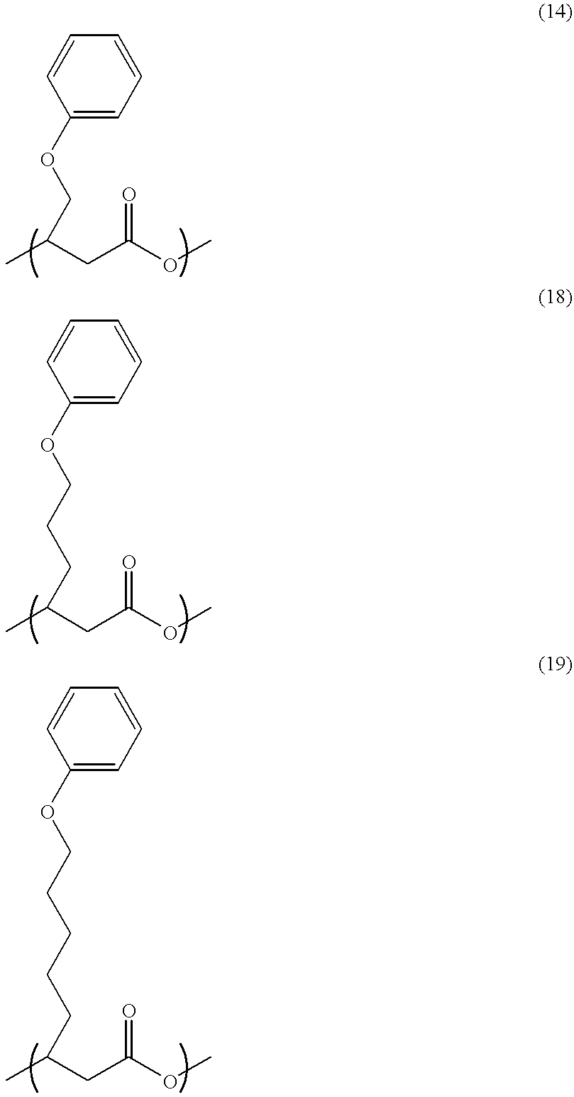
C1=CC=C(OCC(C)CC(OC)=O)C=C1.C1=CC=C(OCCCC(C)CC(OC)=O)C=C1.C1=CC=C(OCCCCCC(C)CC(OC)=O)C=C1
